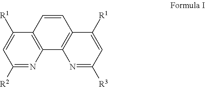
C1([R2])=NC2=C(C([R1])=C1)C=CC1=C2N=C([R3])C=C1[R1]
